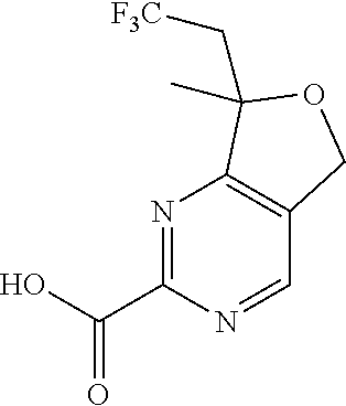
N1=C(C(O)=O)N=CC2=C1C(C[F3C])(C)OC2
